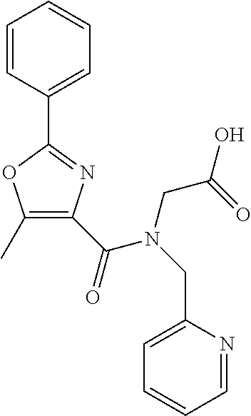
C1(C)=C(C(=O)N(CC2=CC=CC=N2)CC(=O)O)N=C(C2=CC=CC=C2)O1
